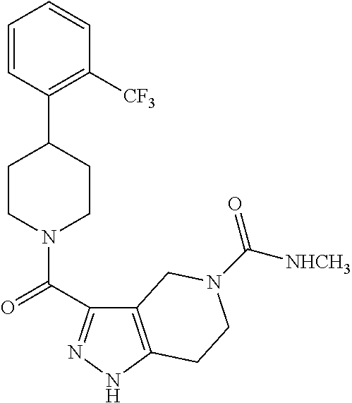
C1=CC(C2CCN(C(=O)C3=NNC4=C3CN(C([NHCH3])=O)CC4)CC2)=C([CF3])C=C1
